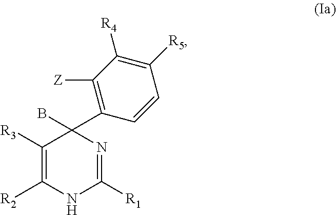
C1([R3])=C([R2])NC([R1])=NC1(B)C1=C([Z])C([R4])=C([R5])C=C1
